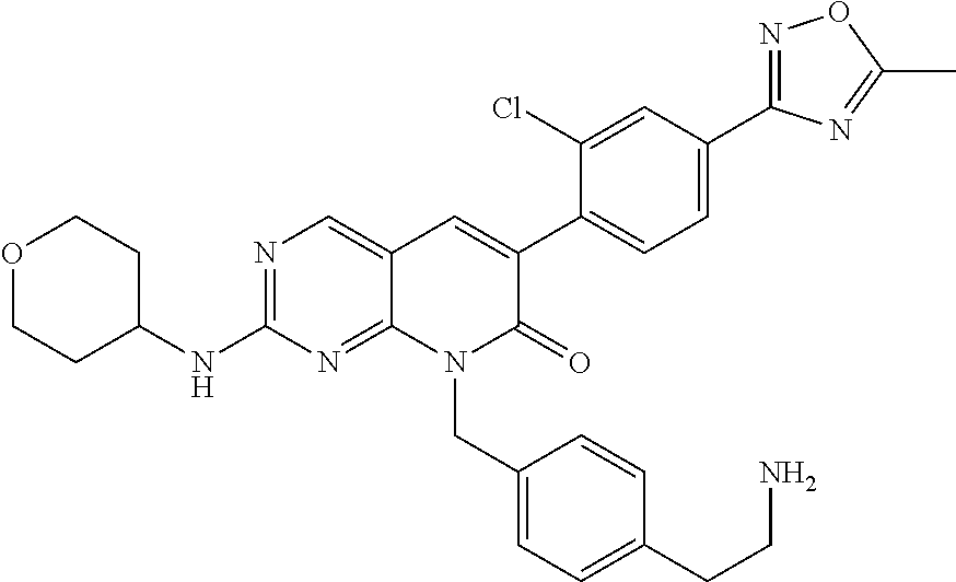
C1(C2=CC=C(C3=CC4=CN=C(NC5CCOCC5)N=C4N(CC4=CC=C(CCN)C=C4)C3=O)C(Cl)=C2)=NOC(C)=N1
